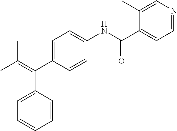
C1=NC=C(C)C(C(NC2=CC=C(C(=C(C)C)C3=CC=CC=C3)C=C2)=O)=C1
